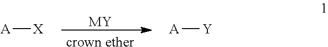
[MY].[crown ether].[A][X].[A][Y]
